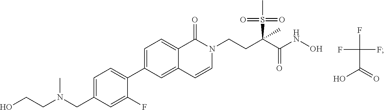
C1(C2=CC=C3C(=C2)C=CN(CCC(C(NO)=O)(S(C)(=O)=O)C)C3=O)=CC=C(CN(CCO)C)C=C1F.FC(C(O)=O)(F)F
